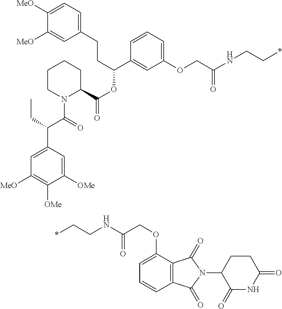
N(C(COC1=CC=CC2=C1C(=O)N(C1CCC(=O)NC1=O)C2=O)=O)CC*.C(C(C1=CC(OCC(NCC*)=O)=CC=C1)OC(=O)C1CCCCN1C(=O)C(CC)C1=CC([MeO])=C([OMe])C([OMe])=C1)CC1=CC=C([MeO])C([MeO])=C1
